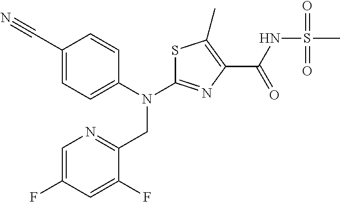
C1(C#N)=CC=C(N(C2=NC(C(NS(C)(=O)=O)=O)=C(C)S2)CC2=NC=C(F)C=C2F)C=C1
